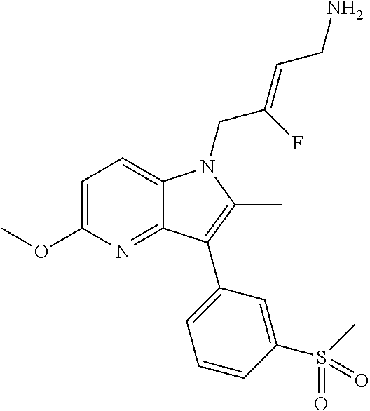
C1=C(OC)N=C2C(=C1)N(CC(=CCN)F)C(C)=C2C1=CC=CC(S(C)(=O)=O)=C1
